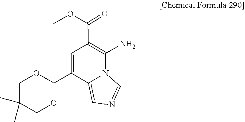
C1=NC=C2N1C(N)=C(C(OC)=O)C=C2C1OCC(C)(C)CO1
